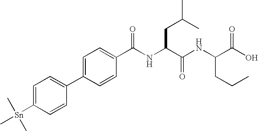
C1=C([Sn](C)(C)C)C=CC(C2=CC=C(C(=O)NC(C(NC(C(O)=O)CCC)=O)CC(C)C)C=C2)=C1
